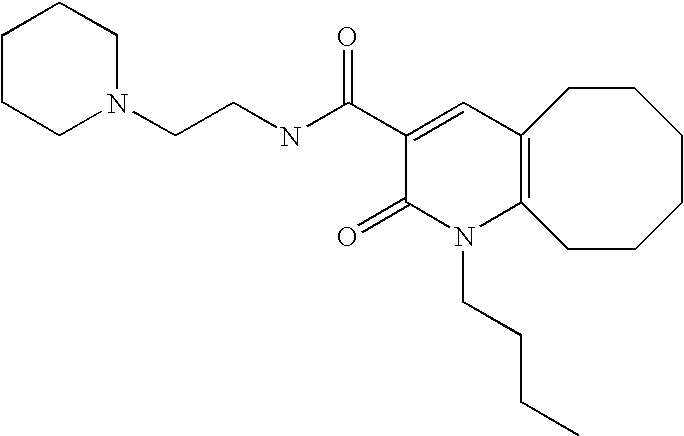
C(CNC(C1=CC2=C(N(CCCC)C1=O)CCCCCC2)=O)N1CCCCC1
